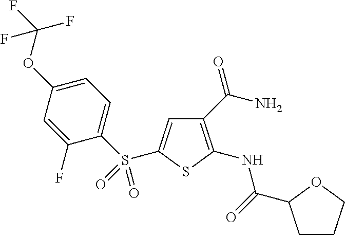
C1(C(N)=O)=C(NC(=O)C2CCCO2)SC(S(C2=CC=C(OC(F)(F)F)C=C2F)(=O)=O)=C1
